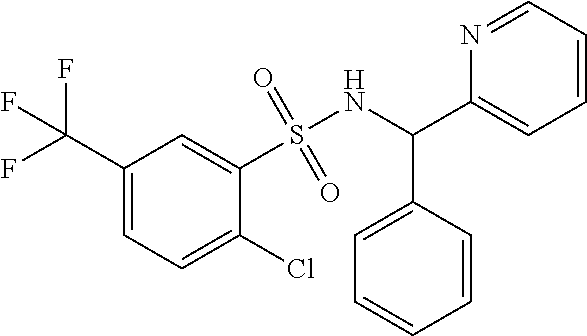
C1=CC=NC(C(NS(C2=CC(C(F)(F)F)=CC=C2Cl)(=O)=O)C2=CC=CC=C2)=C1
